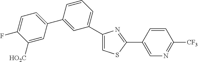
C1([HO2C])=CC(C2=CC(C3=CSC(C4=CN=C([CF3])C=C4)=N3)=CC=C2)=CC=C1F
